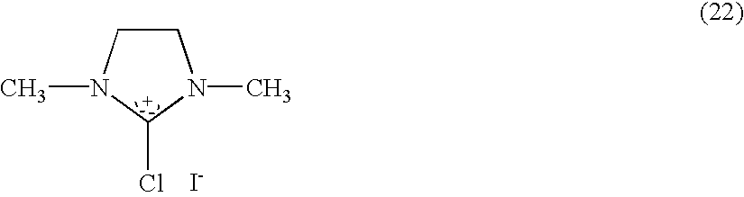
C1CN(C)[C+](Cl)N1C.[I-]
